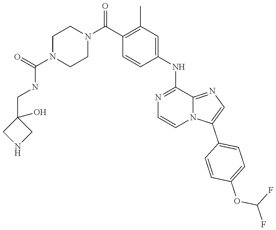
N(C(=O)N1CCN(C(C2=C(C)C=C(NC3=NC=CN4C(C5=CC=C(OC(F)F)C=C5)=CN=C43)C=C2)=O)CC1)CC1(O)CNC1
